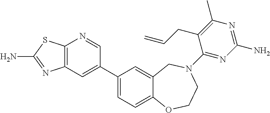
C12=C(C=C(C3=CC=C4C(=C3)CN(C3=NC(N)=NC(C)=C3CC=C)CCO4)C=N1)N=C(N)S2
